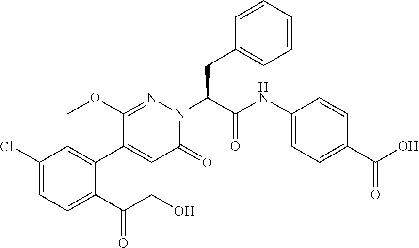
C1(Cl)=CC=C(C(CO)=O)C(C2=CC(=O)N(C(CC3=CC=CC=C3)C(NC3=CC=C(C(O)=O)C=C3)=O)N=C2OC)=C1
